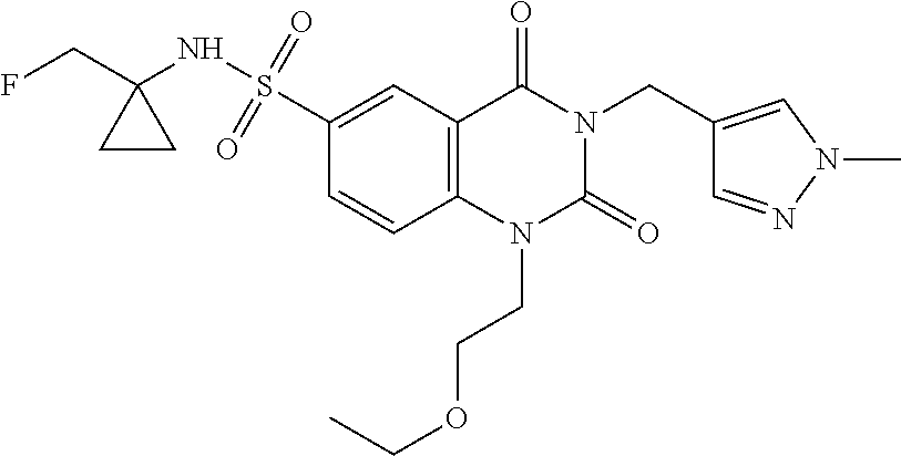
C12=C(C=C(S(NC3(CF)CC3)(=O)=O)C=C1)C(=O)N(CC1=CN(C)N=C1)C(=O)N2CCOCC
